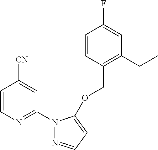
C1=CC(COC2=CC=NN2C2=NC=CC([CN])=C2)=C(CC)C=C1F
